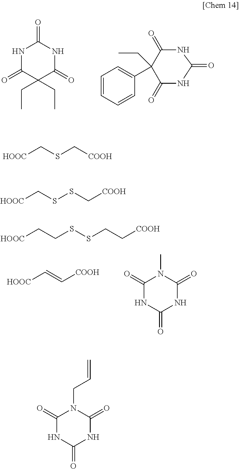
N1C(=O)NC(=O)C(CC)(CC)C1=O.C1(=O)NC(=O)NC(=O)C1(C1=CC=CC=C1)CC.[HOOC]C=C[COOH].CN1C(=O)NC(=O)NC1=O.[HOOC]CSC[COOH].[HOOC]CSSC[COOH].[HOOC]CCSSCC[COOH].C(N1C(=O)NC(=O)NC1=O)C=C
